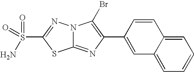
C12=NC(C3=CC4=CC=CC=C4C=C3)=C(Br)N1N=C(S(=O)(=O)N)S2
